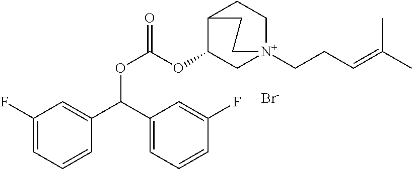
C1(F)=CC=CC(C(C2=CC=CC(F)=C2)OC(=O)OC2C[N+]3(CCC=C(C)C)CCC2CC3)=C1.[Br-]
